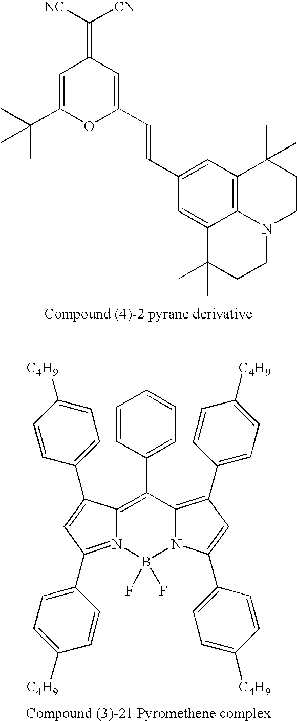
C12=C(C3=CC=CC=C3)C3=C(C4=CC=C([C4H9])C=C4)C=C(C4=CC=C([C4H9])C=C4)N3B(F)(F)N1=C(C1=CC=C([C4H9])C=C1)C=C2C1=CC=C([C4H9])C=C1.C1=C(C(C)(C)C)OC(C=CC2=CC3=C4C(=C2)C(C)(C)CCN4CCC3(C)C)=CC1=C([NC])[CN]
